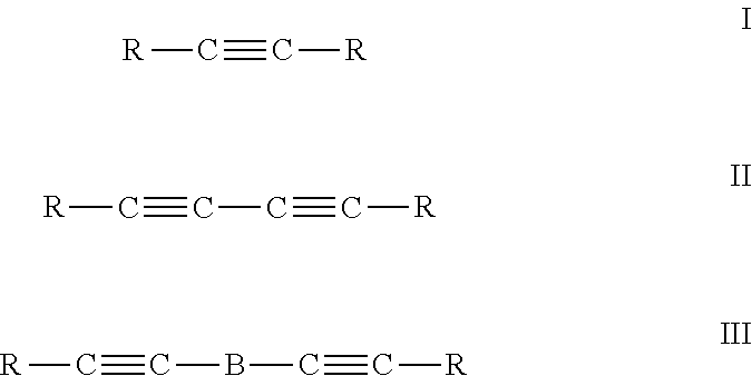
[R]C#C[R].[R]C#CC#C[R].[R]C#CBC#C[R]
